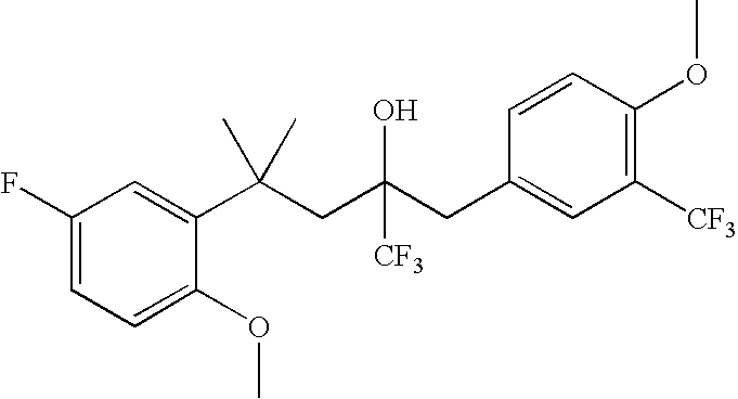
C1=C(OC)C(C(CC(CC2=CC([CF3])=C(OC)C=C2)([CF3])O)(C)C)=CC(F)=C1
